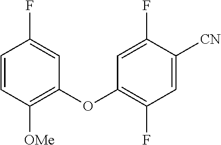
C1(OC2=C(F)C=C([CN])C(F)=C2)=C([OMe])C=CC(F)=C1
